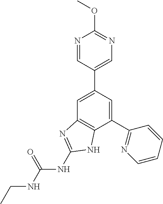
C1=C(C2=CN=C(OC)N=C2)C=C(C2=NC=CC=C2)C2=C1N=C(NC(NCC)=O)N2
